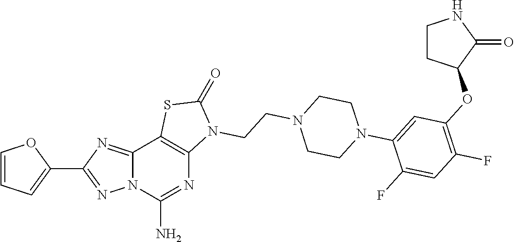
C1=CC=C(C2=NN3C(=N2)C2=C(N=C3N)N(CCN3CCN(C4=CC(OC5C(=O)NCC5)=C(F)C=C4F)CC3)C(=O)S2)O1
